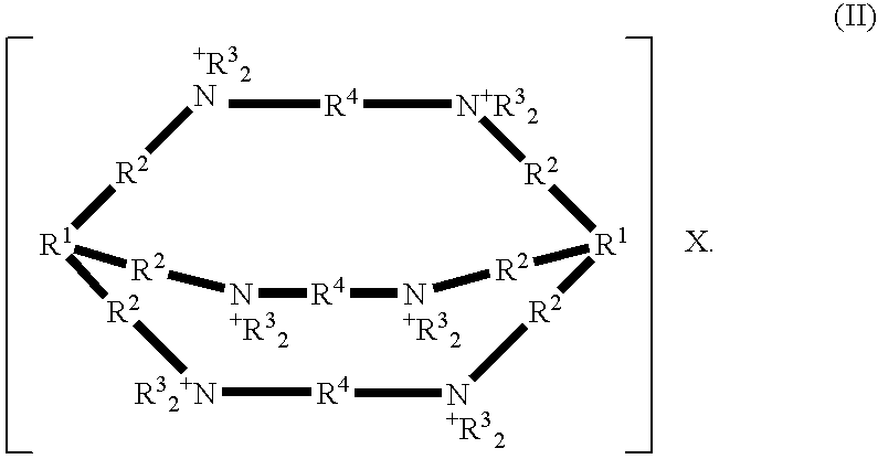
[+R32N]1[R4][N+R32][R2][R1]2[R2][N+R32][R4][N+R32][R2][R1]([R2]1)[R2][R32+N][R4][N+R32][R2]2.[X]
